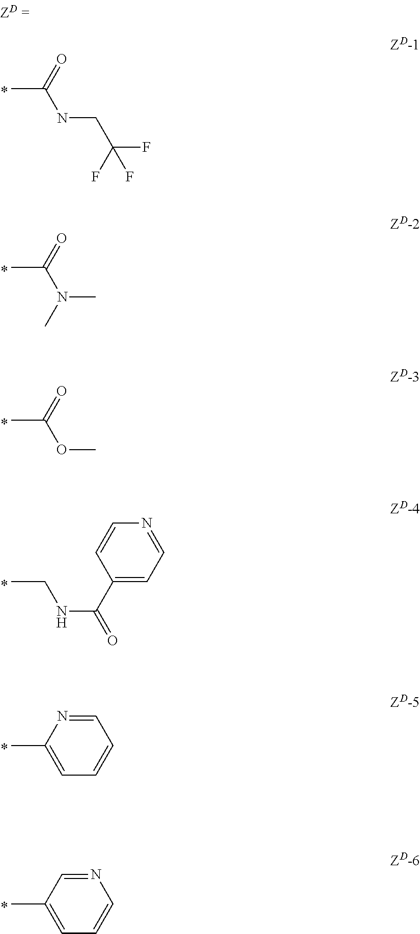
C(C)(=O)NCC(F)(F)F.N1=CC=CC=C1C.C1=NC=CC=C1C.C(C)(=O)N(C)C.C(C)(=O)OC.C(C)NC(=O)C1=CC=NC=C1
